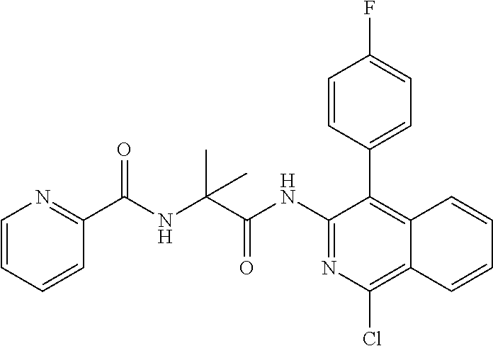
C1=CC=CC(C(=O)NC(C)(C(=O)NC2=NC(Cl)=C3C(=C2C2=CC=C(F)C=C2)C=CC=C3)C)=N1
